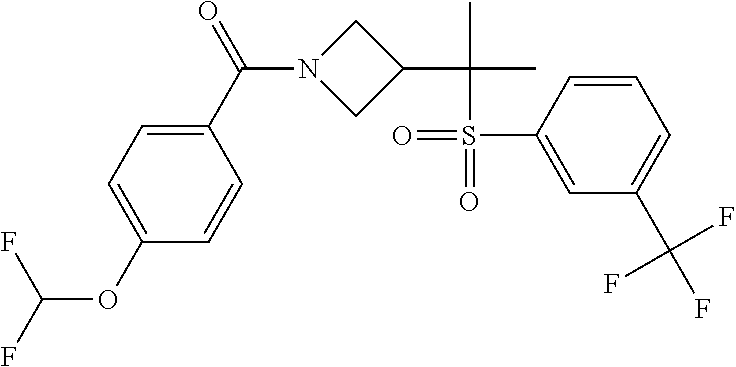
C1(C(=O)N2CC(C(C)(C)S(=O)(C3=CC(C(F)(F)F)=CC=C3)=O)C2)=CC=C(OC(F)F)C=C1
